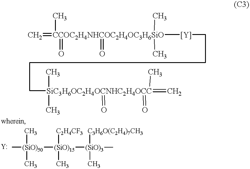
C=[CCOC2H4NHCOC2H4OC3H6SiO](C)(=O)(=O)(C)(C)[Y]CCCC[SiC3H6OC2H4OCNHC2H4OCC](C)(C)(=C)(C)(=O)=O.C[(SiO)50](C)(C)[(SiO)15]([C2H4CF3])(C)[(SiO)3](C)([C3H6O(C2H4)7CH3])C
